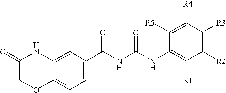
C1(=O)COC2=CC=C(C(NC(NC3=C([R1])C([R2])=C([R3])C([R4])=C3[R5])=O)=O)C=C2N1
